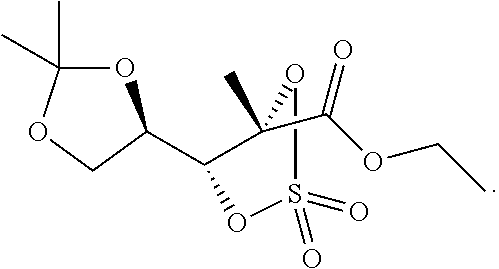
O1C(C)(C)OCC1C1C(C)(C(OCC)=O)OS(=O)(=O)O1
